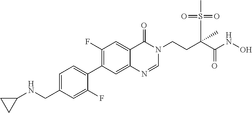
C1=NC2=CC(C3=CC=C(CNC4CC4)C=C3F)=C(F)C=C2C(=O)N1CCC(S(=O)(C)=O)(C(=O)NO)C
